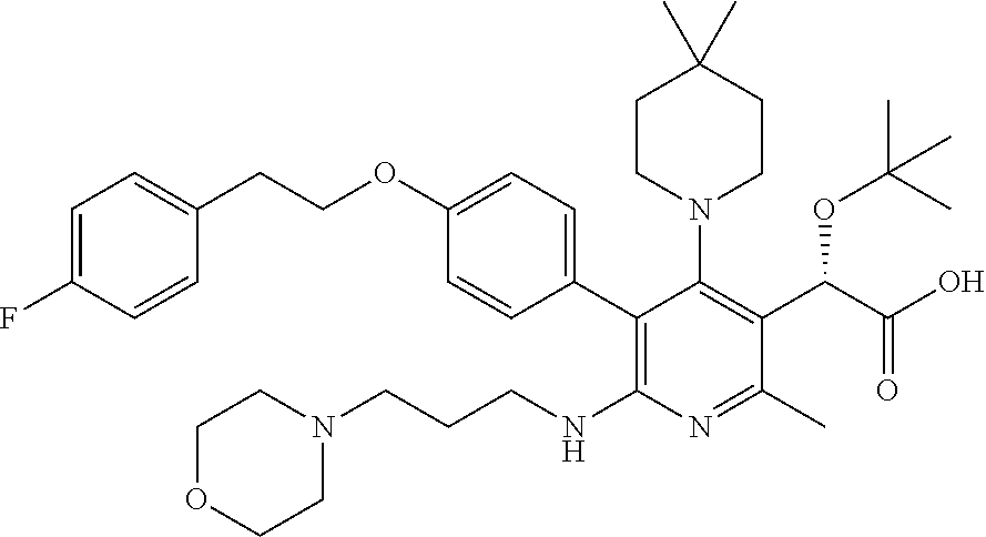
C1=C(F)C=CC(CCOC2=CC=C(C3=C(NCCCN4CCOCC4)N=C(C)C(C(OC(C)(C)C)C(O)=O)=C3N3CCC(C)(C)CC3)C=C2)=C1
